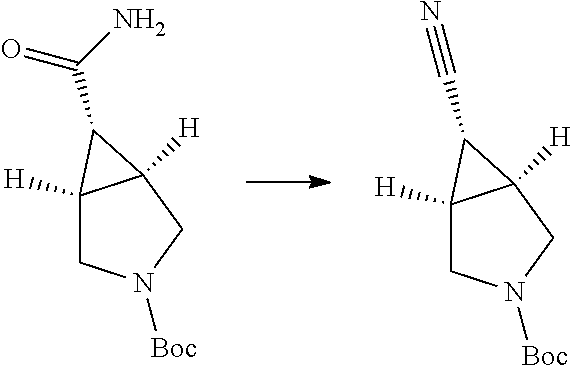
C12([H])CN([Boc])CC1([H])C2C(=O)N.C12([H])CN([Boc])CC1([H])C2C#N
